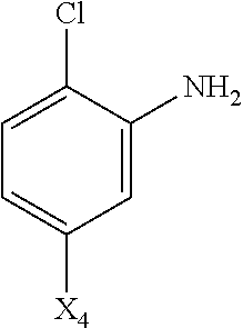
C1=C(Cl)C(N)=CC([X4])=C1
